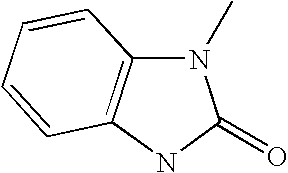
N1(C)C2=C(NC1=O)C=CC=C2
